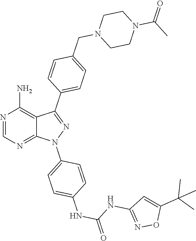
N1=CN=C2C(=C1N)C(C1=CC=C(CN3CCN(C(C)=O)CC3)C=C1)=NN2C1=CC=C(NC(=O)NC2=NOC(C(C)(C)C)=C2)C=C1
